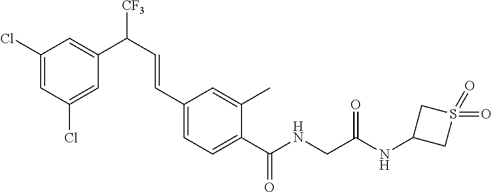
C1(Cl)=CC(C(C=CC2=CC=C(C(NCC(NC3CS(=O)(=O)C3)=O)=O)C(C)=C2)[CF3])=CC(Cl)=C1
